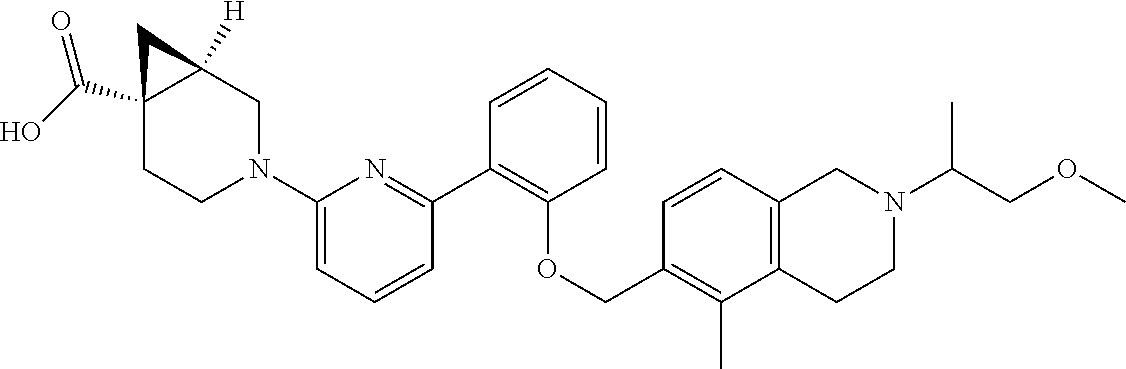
C12(C(O)=O)CCN(C3=CC=CC(C4=C(OCC5=C(C)C6=C(C=C5)CN(C(COC)C)CC6)C=CC=C4)=N3)CC1([H])C2
